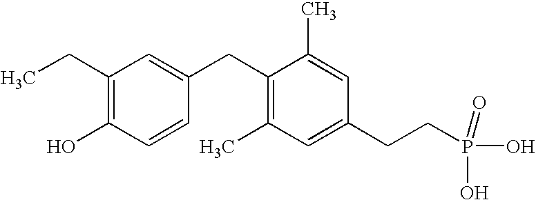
C1(CC)=C(O)C=CC(CC2=C(C)C=C(CCP(O)(O)=O)C=C2C)=C1
